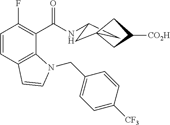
C1=CC2=C(C(C(NC3CC4(C3)CC([CO2H])C4)=O)=C1F)N(CC1=CC=C([CF3])C=C1)C=C2
